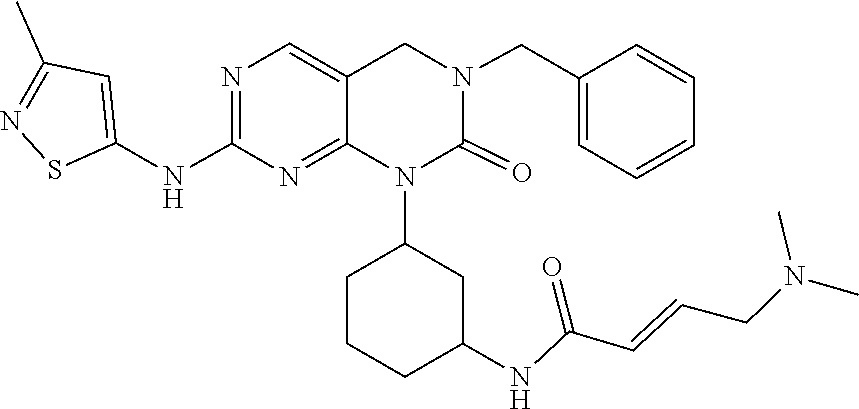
C(=CCN(C)C)C(NC1CCCC(N2C(=O)N(CC3=CC=CC=C3)CC3=CN=C(NC4=CC(C)=NS4)N=C23)C1)=O
